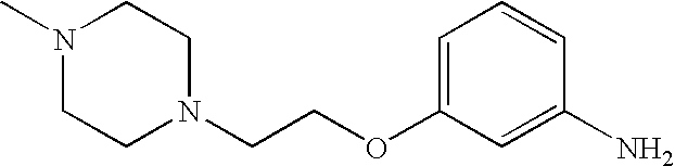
C1=C(OCCN2CCN(C)CC2)C=C(N)C=C1
